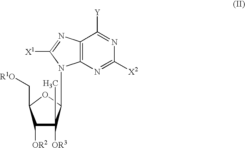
C1([OR2])C([OR3])(C)C(N2C3=C(C([Y])=NC([X2])=N3)N=C2[X1])OC1C[R1O]
